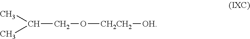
CC(CO[CH2CH2][OH])C
